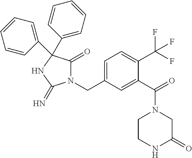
N1(CC2=CC=C(C(F)(F)F)C(C(=O)N3CCNC(=O)C3)=C2)C(=O)C(C2=CC=CC=C2)(C2=CC=CC=C2)NC1=N
